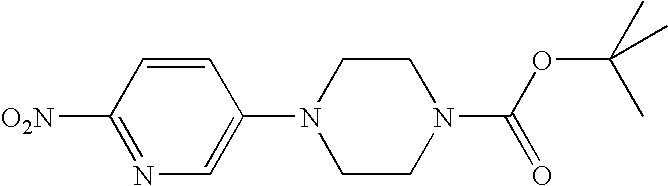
C1([O2N])=NC=C(N2CCN(C(=O)OC(C)(C)C)CC2)C=C1
